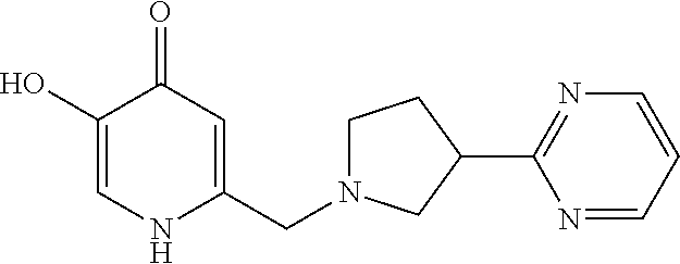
C1(O)=CNC(CN2CCC(C3=NC=CC=N3)C2)=CC1=O
